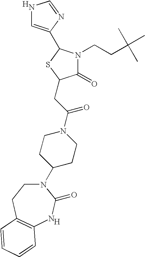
[H].N1(C2CCN(C(CC3C(=O)N(CCC(C)(C)C)C(C4=CNC=N4)S3)=O)CC2)CCC2=C(NC1=O)C=CC=C2.[H]
